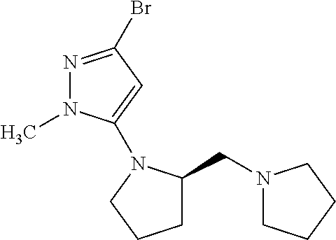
N1=C(Br)C=C(N2C(CN3CCCC3)CCC2)N1C
